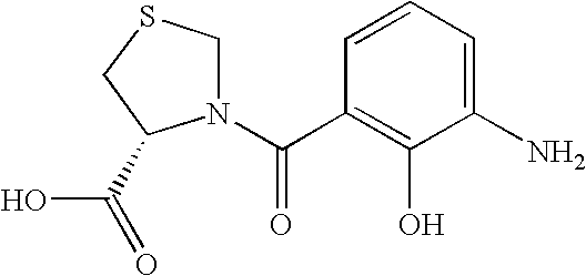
S1CC(C(O)=O)N(C(C2=C(O)C(N)=CC=C2)=O)C1
